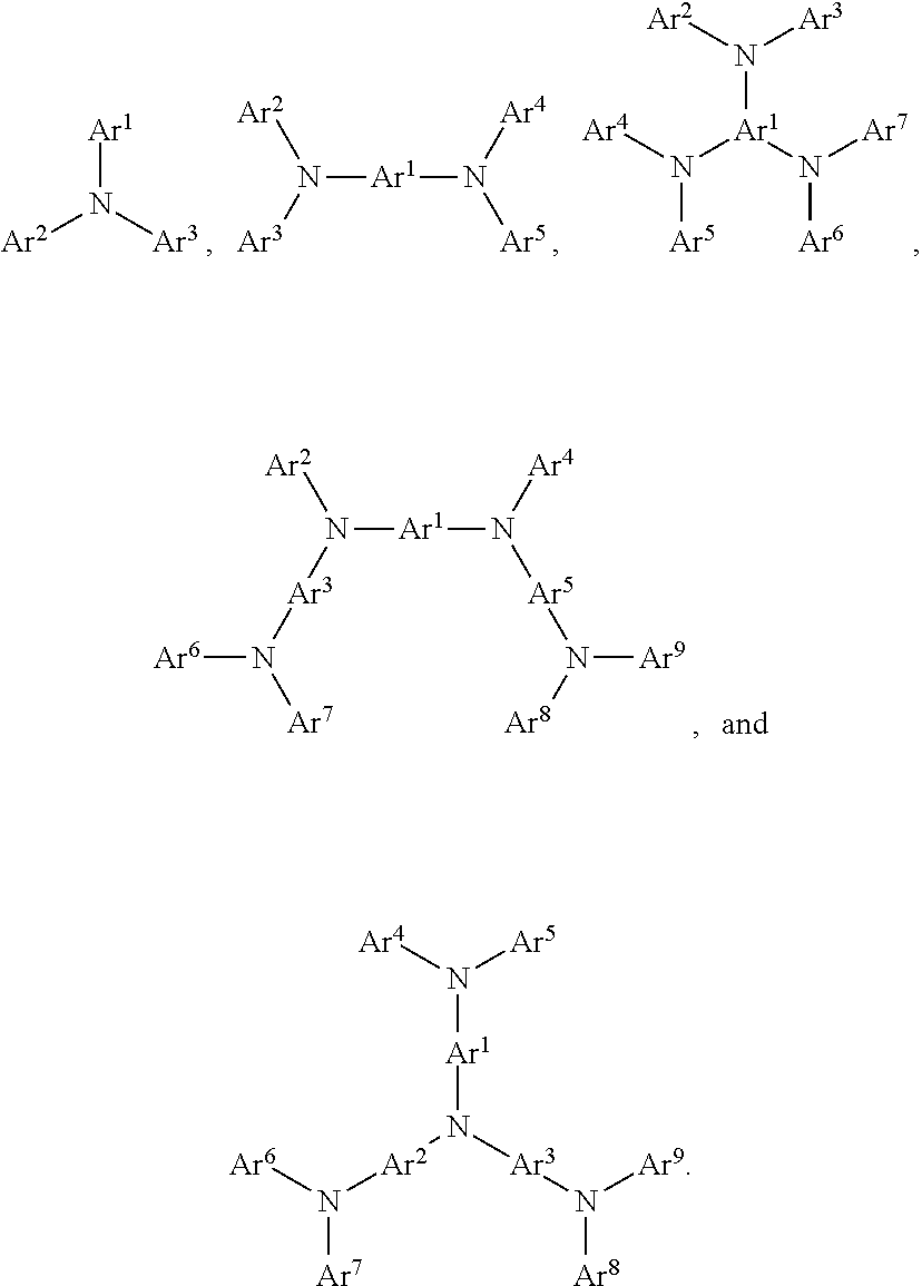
[Ar1]N([Ar3])[Ar2].N([Ar1]N([Ar5])[Ar4])([Ar3])[Ar2].N([Ar1](N([Ar7])[Ar6])N([Ar2])[Ar3])([Ar4])[Ar5].N([Ar1]N([Ar5]N([Ar9])[Ar8])[Ar4])([Ar3]N([Ar6])[Ar7])[Ar2].[Ar1](N([Ar3]N([Ar9])[Ar8])[Ar2]N([Ar6])[Ar7])N([Ar5])[Ar4]
